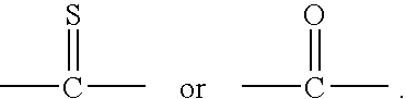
CC(C)=S.CC(C)=O
